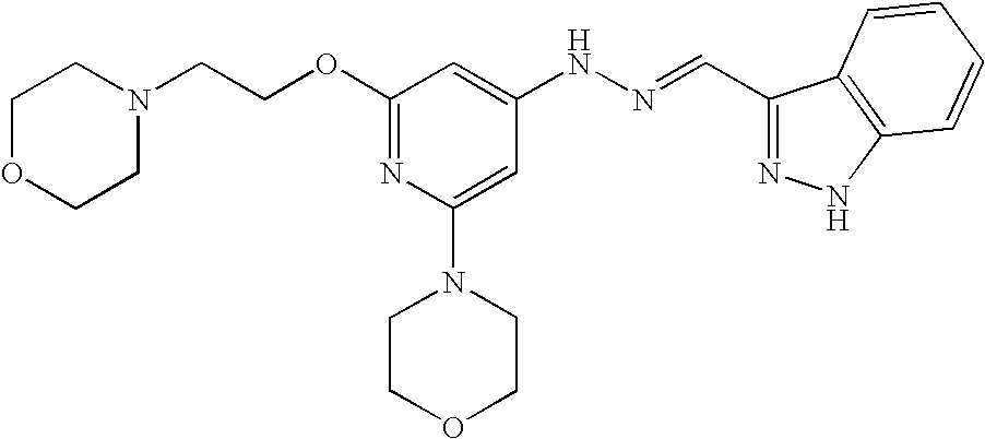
C(OC1=NC(N2CCOCC2)=CC(NN=CC2=NNC3=C2C=CC=C3)=C1)CN1CCOCC1
